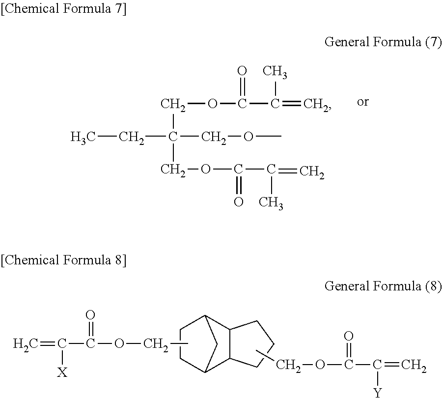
C12C3CCC(C1CCC2)C3.CCOC(=O)C([Y])=C.C=C([X])C(=O)OCC.C(C(COC)(CC)COC(=O)C(C)=C)OC(=O)C(C)=C
